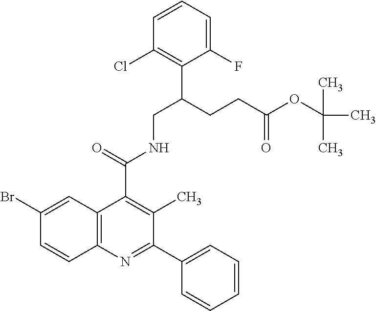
C1(Br)=CC2=C(C=C1)N=C(C1=CC=CC=C1)C(C)=C2C(=O)NCC(CCC(OC(C)(C)C)=O)C1=C(Cl)C=CC=C1F
